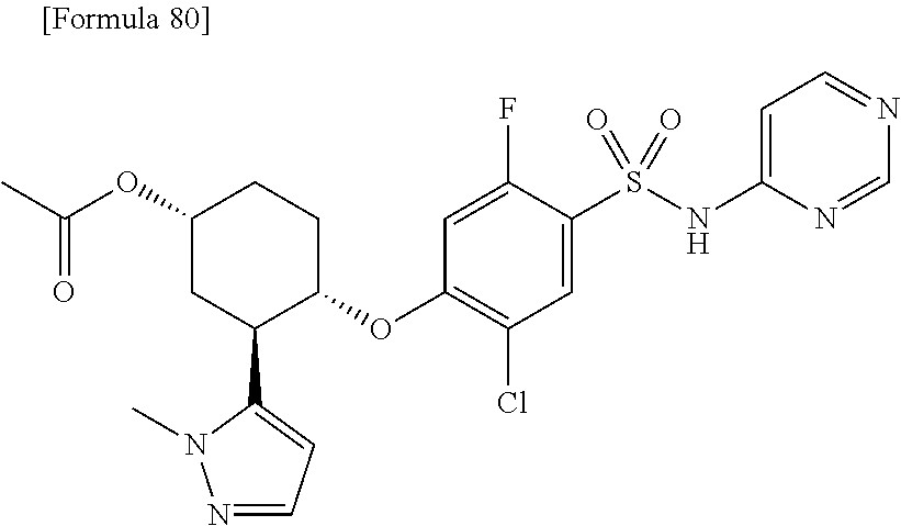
N1=CC=C(C2C(OC3=C(Cl)C=C(S(NC4=CC=NC=N4)(=O)=O)C(F)=C3)CCC(OC(C)=O)C2)N1C
